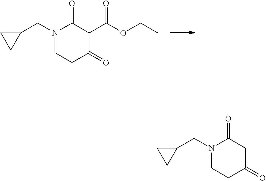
N1(CC2CC2)CCC(=O)C(C(OCC)=O)C1=O.N1(CC2CC2)CCC(=O)CC1=O
